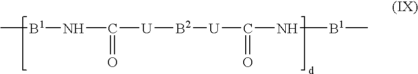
C[B1]NC([U][B2][U]C(N[B1]C)=O)=O
